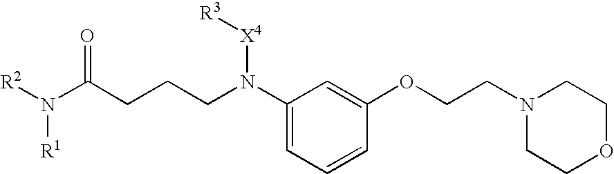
C1(N(CCCC(N([R2])[R1])=O)[X4][R3])=CC=CC(OCCN2CCOCC2)=C1
